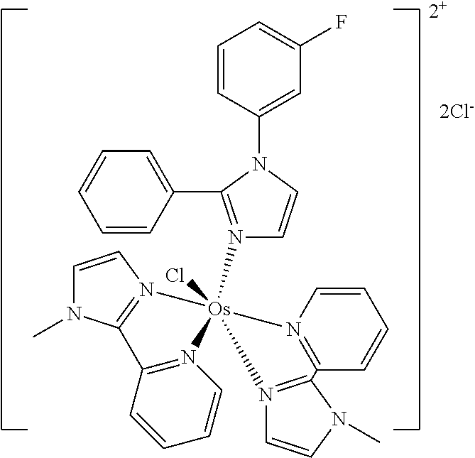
[2Cl-].[2+].C1=CN2=C(N1C)C1=N(C=CC=C1)[Os]21(Cl)(N2=C(C3=CC=CC=C3)N(C3=CC(F)=CC=C3)C=C2)N2=C(C=CC=C2)C2=N1C=CN2C
